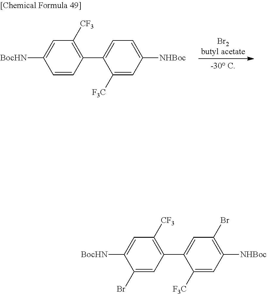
[BocHN]C1=CC([CF3])=C(C2=CC=C([NHBoc])C=C2[F3C])C=C1.[BocHN]C1=CC([CF3])=C(C2=CC(Br)=C([NHBoc])C=C2[F3C])C=C1Br
